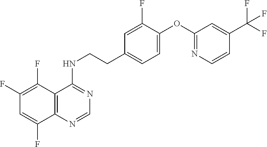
C1(F)=C(F)C2=C(C(F)=C1)N=CN=C2NCCC1=CC=C(OC2=NC=CC(C(F)(F)F)=C2)C(F)=C1
